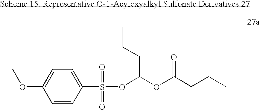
C1=CC(S(=O)(=O)OC(OC(CCC)=O)CCC)=CC=C1OC
